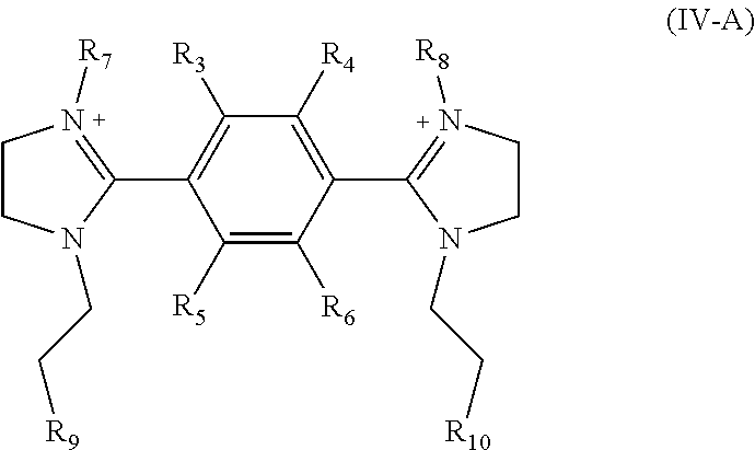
C1([R3])=C(C2=N([R7])CCN2CC[R9])C([R5])=C([R6])C(C2=N([R8])CCN2CC[R10])=C1[R4]
